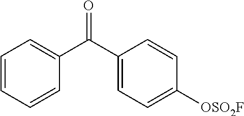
C1=CC=CC(C(C2=CC=C([OSO2F])C=C2)=O)=C1
